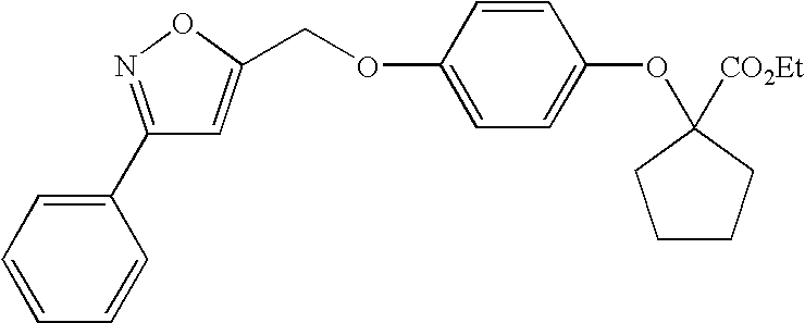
C1=CC=CC(C2=NOC(COC3=CC=C(OC4([CO2Et])CCCC4)C=C3)=C2)=C1
